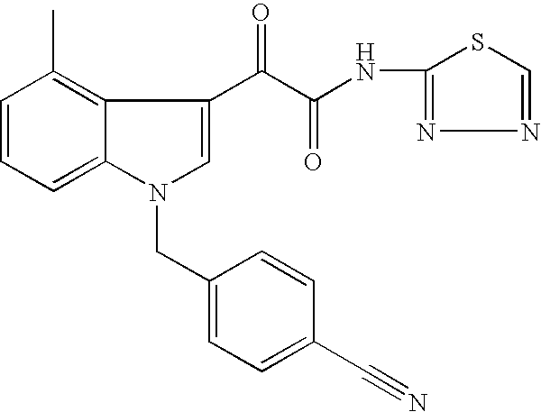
C1=CC=C2C(=C1C)C(C(C(NC1=NN=CS1)=O)=O)=CN2CC1=CC=C(C#N)C=C1
